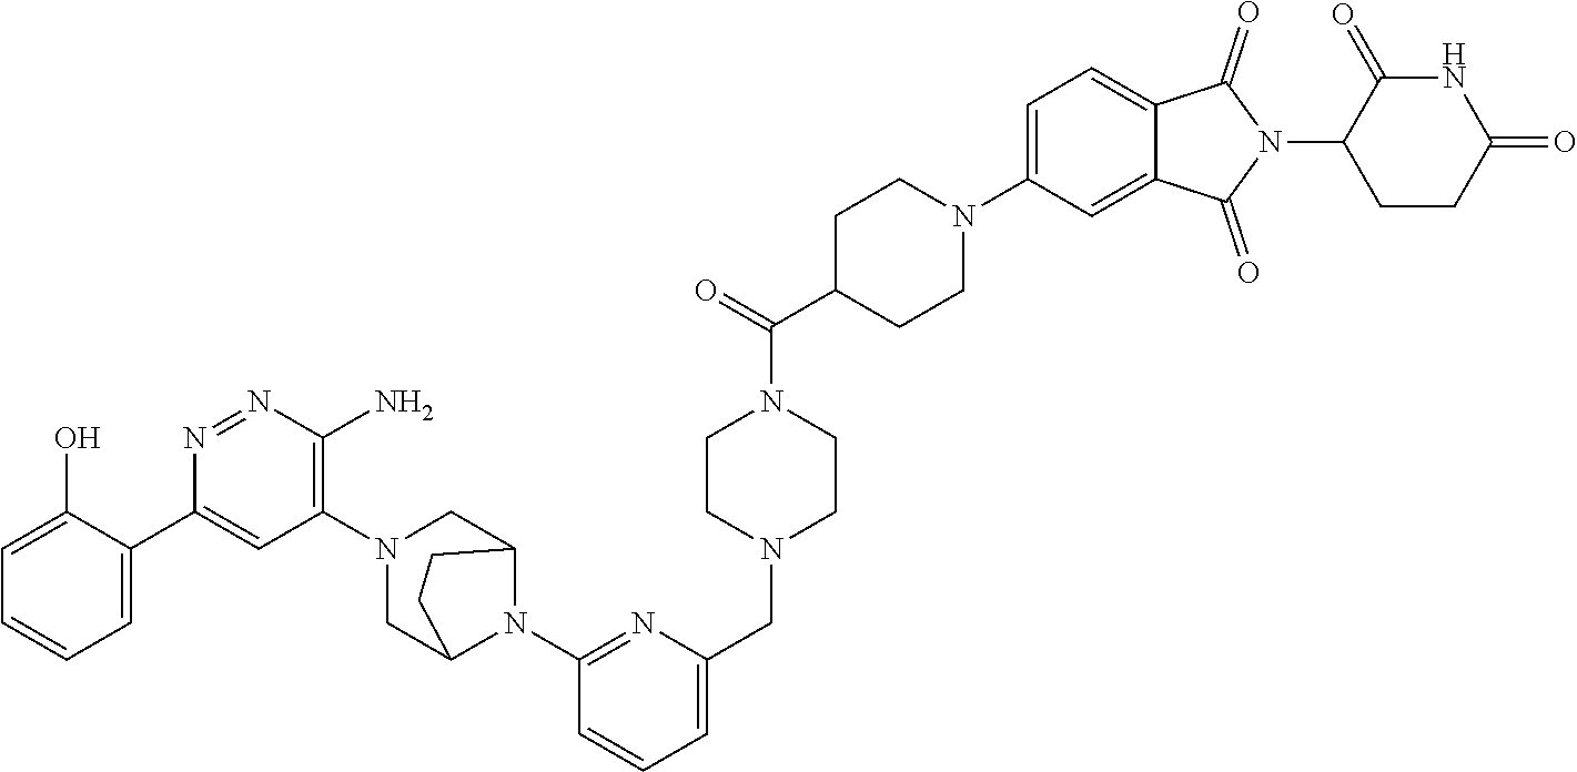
[H].C1=C(O)C(C2=CC(N3CC4N(C5=NC(CN6CCN(C(C7CCN(C8=CC=C9C(=C8)C(=O)N(C8CCC(=O)NC8=O)C9=O)CC7)=O)CC6)=CC=C5)C(C3)CC4)=C(N)N=N2)=CC=C1
